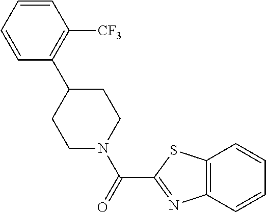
C1=CC=CC([CF3])=C1C1CCN(C(=O)C2=NC3=C(S2)C=CC=C3)CC1
